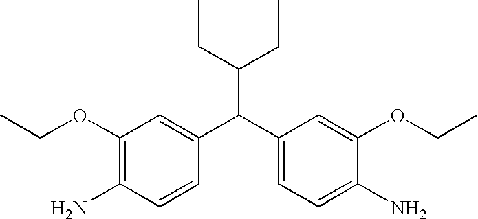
C(C(C1=CC=C(N)C(OCC)=C1)C1=CC(OCC)=C(N)C=C1)(CC)CC
